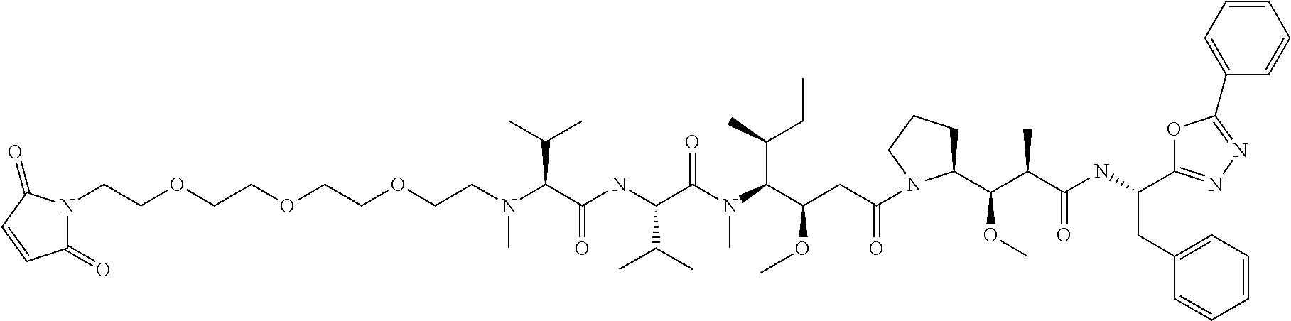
C(C(NC(C(N(C(C(CC(=O)N1C(C(C(C(NC(CC2=CC=CC=C2)C2=NN=C(C3=CC=CC=C3)O2)=O)C)OC)CCC1)OC)C(C)CC)C)=O)C(C)C)=O)(C(C)C)N(C)CCOCCOCCOCCN1C(=O)C=CC1=O
